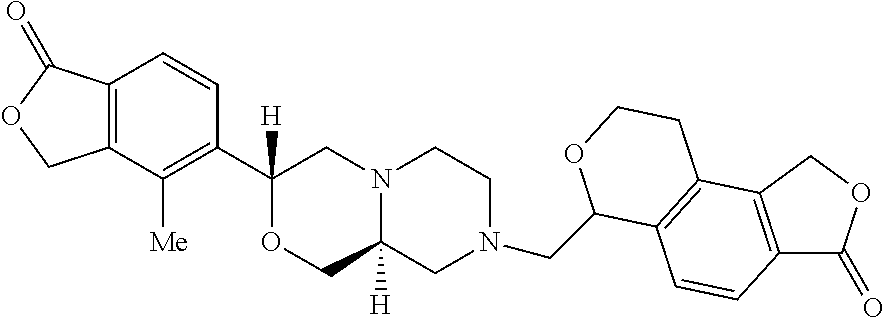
O1CC2([H])N(CC1(C1=C([Me])C3=C(C=C1)C(=O)OC3)[H])CCN(CC1C3=C(C4=C(C(=O)OC4)C=C3)CCO1)C2
